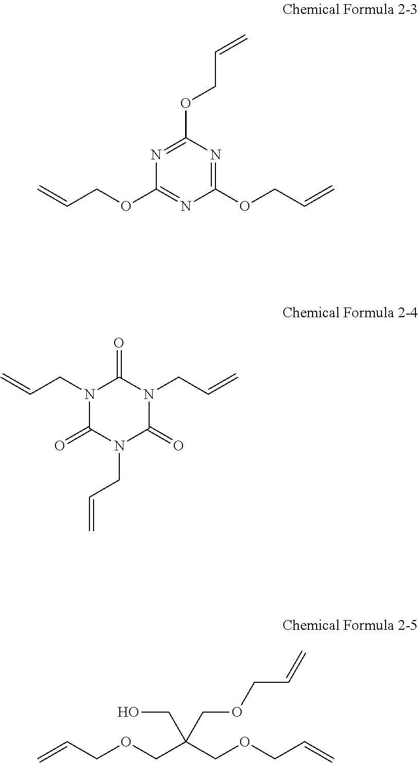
C=CCOC1=NC(OCC=C)=NC(OCC=C)=N1.C=CCN1C(=O)N(CC=C)C(=O)N(CC=C)C1=O.C=CCOCC(COCC=C)(COCC=C)CO
